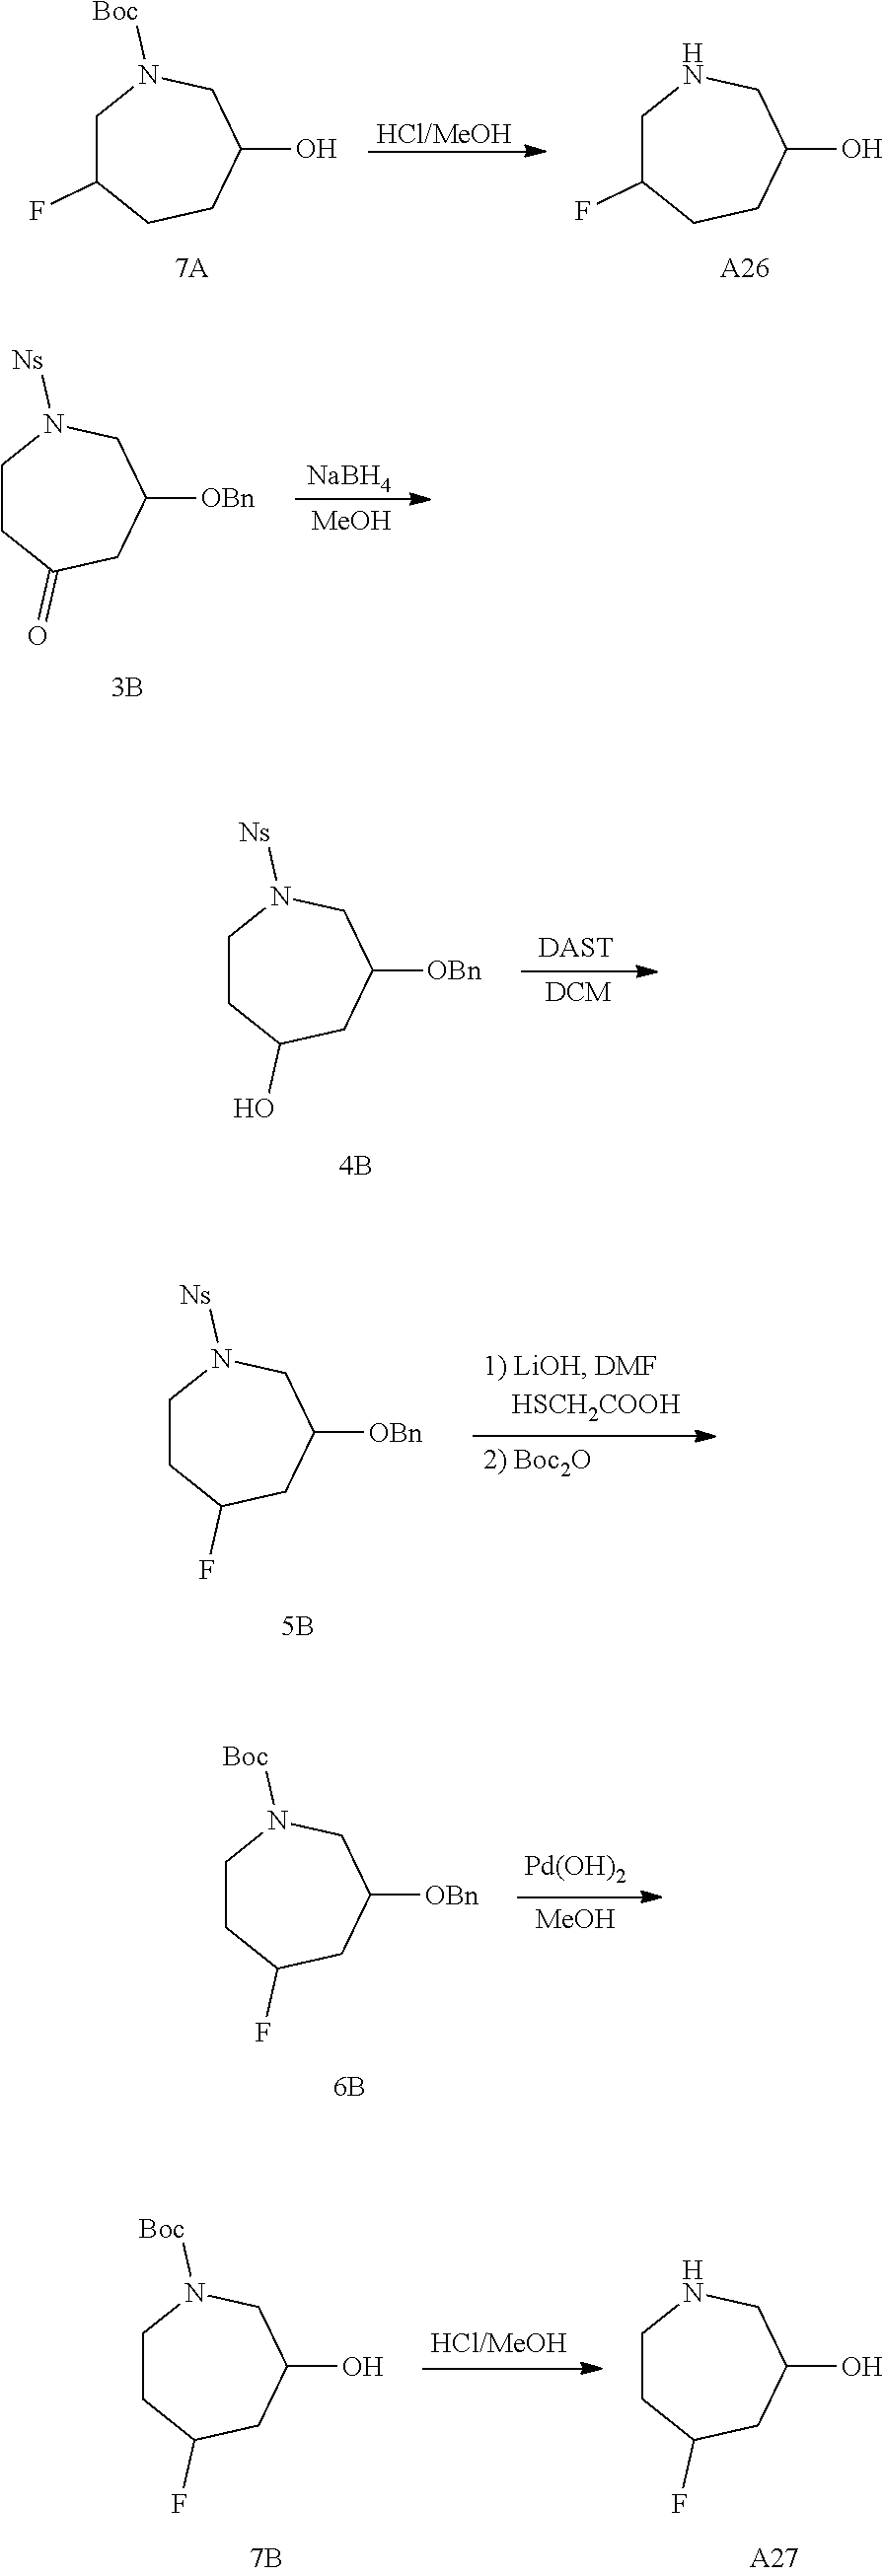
C1C(F)CCC(O)CN1[Boc].[HCl/MeOH].C1C(F)CCC(O)CN1.[A26].C1CC(=O)CC([OBn])CN1[Ns].[NaBH4].[MeOH].C1CC(O)CC([OBn])CN1[Ns].[DAST].[DCM].C1CC(F)CC([OBn])CN1[Ns].C1CC(F)CC([OBn])CN1[Boc].[Pd(OH)2].[MeOH].C1CC(F)CC(O)CN1[Boc].C1CC(F)CC(O)CN1.[A27]
